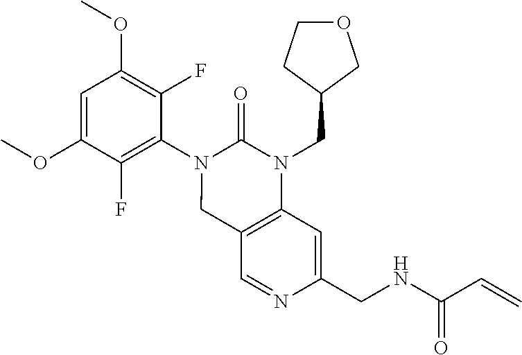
C1=C(OC)C(F)=C(N2CC3=C(N(CC4COCC4)C2=O)C=C(CNC(C=C)=O)N=C3)C(F)=C1OC
